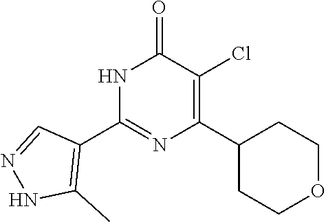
N1C(C2=C(C)NN=C2)=NC(C2CCOCC2)=C(Cl)C1=O
